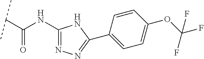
C(C(NC1=NN=C(C2=CC=C(OC(F)(F)F)C=C2)N1)=O)(C)C
